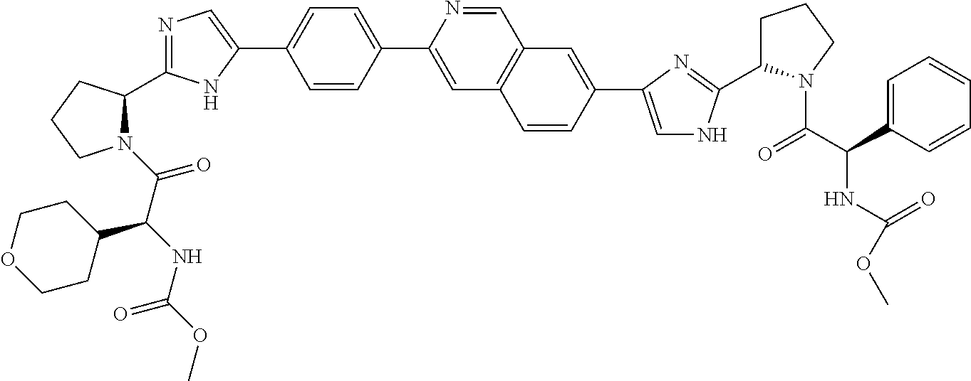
N1(C(=O)C(NC(OC)=O)C2CCOCC2)C(C2=NC=C(C3=CC=C(C4=CC5=C(C=N4)C=C(C4=CNC(C6CCCN6C(C(C6=CC=CC=C6)NC(OC)=O)=O)=N4)C=C5)C=C3)N2)CCC1
